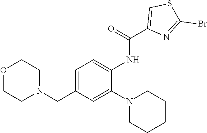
C1=C(NC(=O)C2=CSC(Br)=N2)C(N2CCCCC2)=CC(CN2CCOCC2)=C1
